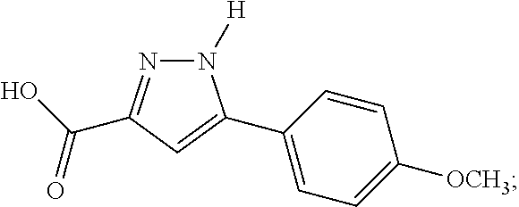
N1([H])N=C(C(O)=O)C=C1C1=CC=C([OCH3])C=C1
